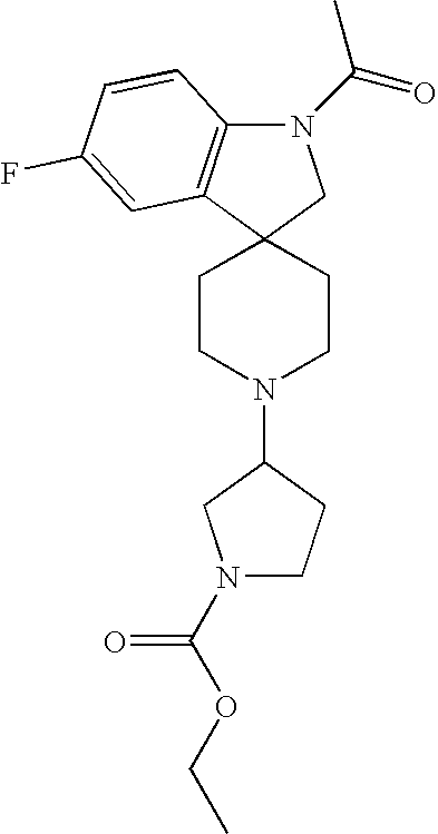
N1(C(C)=O)C2=C(C3(C1)CCN(C1CN(C(=O)OCC)CC1)CC3)C=C(F)C=C2
